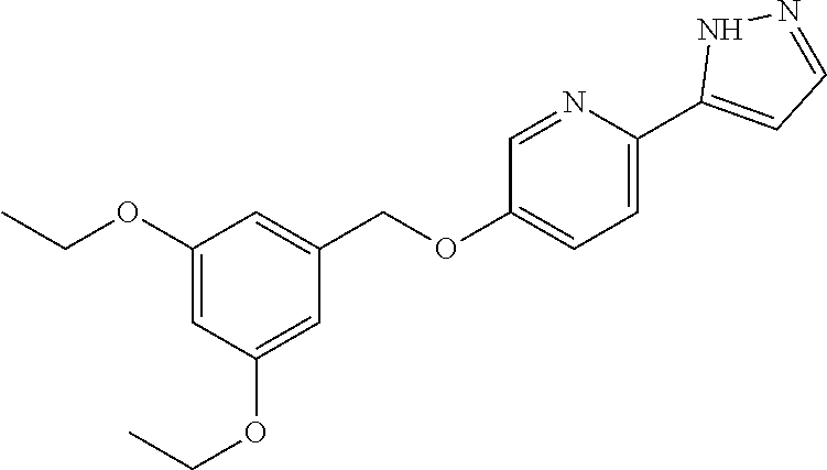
C1=NC(C2=CC=NN2)=CC=C1OCC1=CC(OCC)=CC(OCC)=C1
